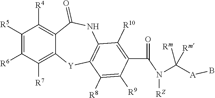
C12=C([R7])C([R6])=C([R5])C([R4])=C1C(=O)NC1=C([Y]2)C([R8])=C([R9])C(C(N(C([A]B)([Rm])[Rm])[RZ])=O)=C1[R10]
